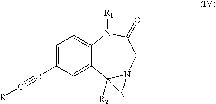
C12=CC=C(C#C[R])C=C1C1([R2])N(CC(=O)N2[R1])[A]1
